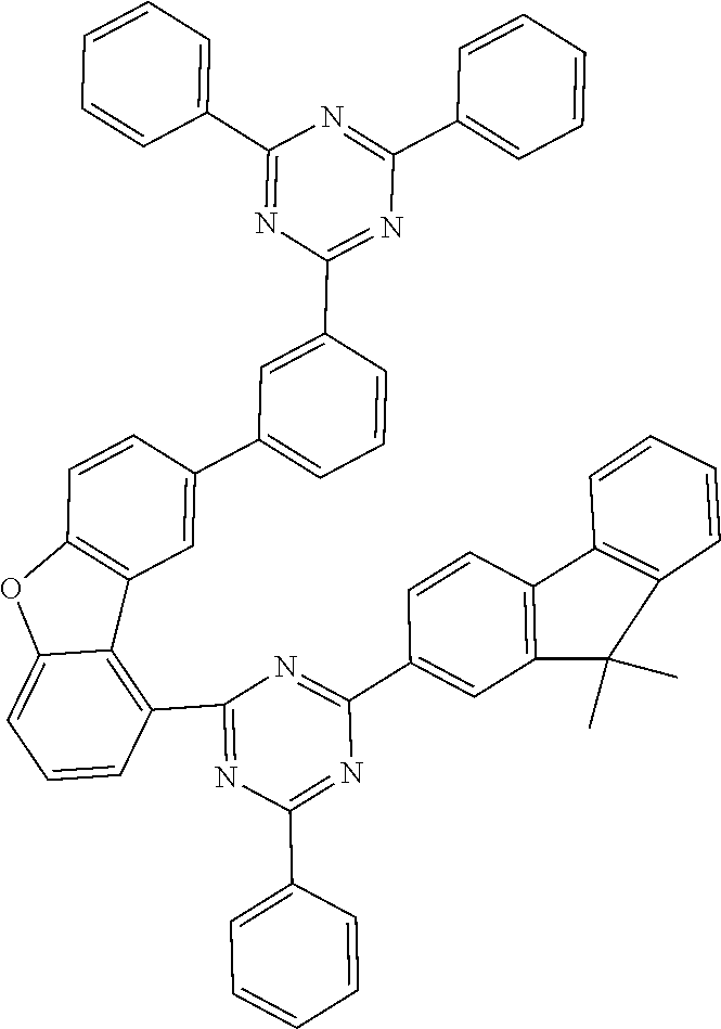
C1(C2=NC(C3=CC=CC=C3)=NC(C3=CC=CC=C3)=N2)=CC(C2=CC3=C(C=C2)OC2=CC=CC(C4=NC(C5=CC=CC=C5)=NC(C5=CC6=C(C=C5)C5=C(C=CC=C5)C6(C)C)=N4)=C32)=CC=C1
